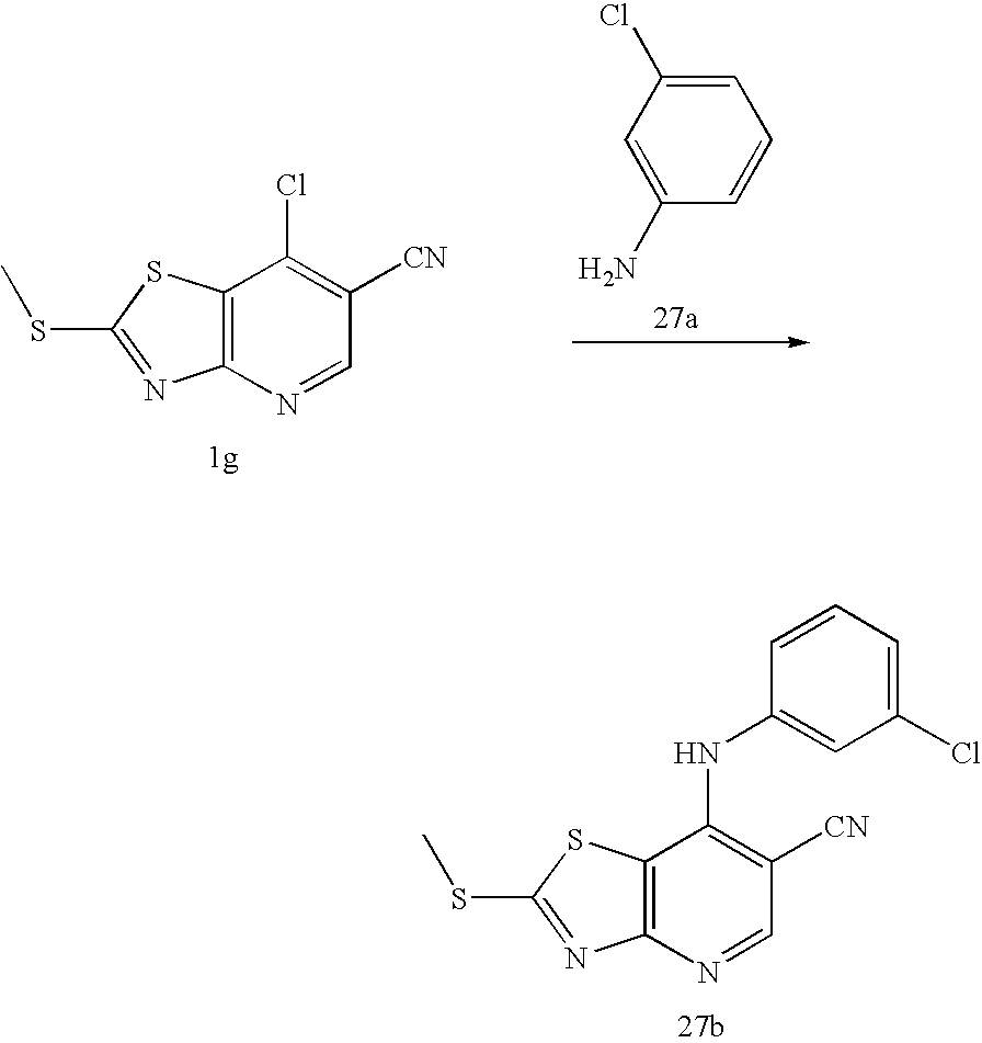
C12=C(N=CC([CN])=C1Cl)N=C(SC)S2.C1=C(Cl)C=C(N)C=C1.C12=C(N=CC([CN])=C1NC1=CC(Cl)=CC=C1)N=C(SC)S2
